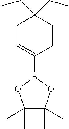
C1C=C(B2OC(C)(C)C(C)(C)O2)CCC1(CC)CC
